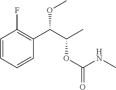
C1=CC=CC(C(C(C)OC(=O)NC)OC)=C1F
